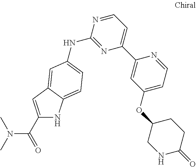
C1(C(=O)N(C)C)=CC2=CC(NC3=NC(C4=CC(OC5CNC(=O)CC5)=CC=N4)=CC=N3)=CC=C2N1
